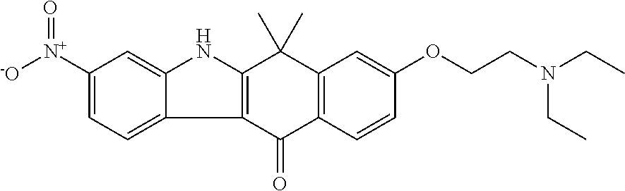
C1([N+]([-O])=O)=CC=C2C(=C1)NC1=C2C(=O)C2=C(C1(C)C)C=C(OCCN(CC)CC)C=C2
